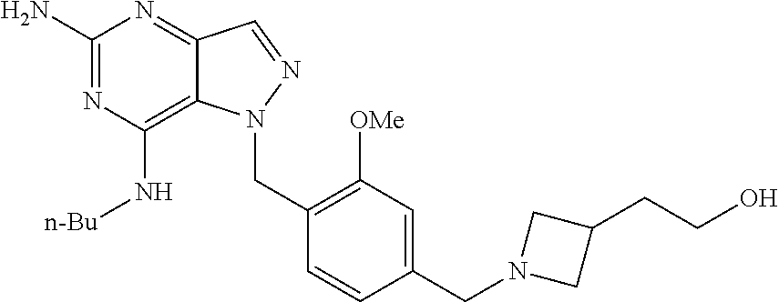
C1(N)=NC(N[n-Bu])=C2C(=N1)C=NN2CC1=C([OMe])C=C(CN2CC(CCO)C2)C=C1
